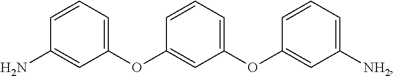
C1(OC2=CC([NH2])=CC=C2)=CC=CC(OC2=CC=CC(N)=C2)=C1
